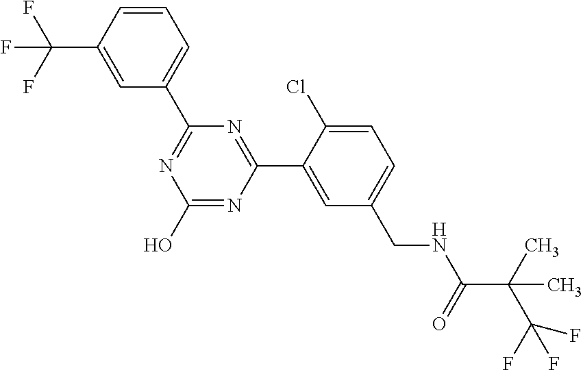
C1(C2=NC(O)=NC(C3=CC(CNC(C(C)(C(F)(F)F)C)=O)=CC=C3Cl)=N2)=CC=CC(C(F)(F)F)=C1
